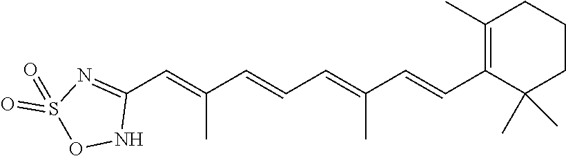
C1(C=C(C=CC=C(C=CC2=C(C)CCCC2(C)C)C)C)=NS(=O)(=O)ON1
